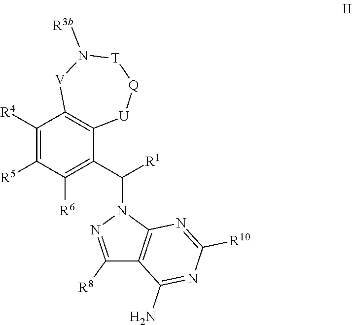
C1([R4])=C([R5])C([R6])=C(C([R1])N2N=C([R8])C3=C2N=C([R10])N=C3N)C2=C1[V]N([R3b])[T][Q][U]2
